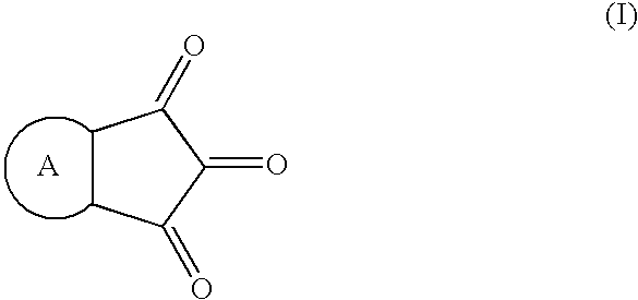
C1CC(=O)C(=O)C1=O
